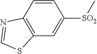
[SO2](C1=CC2=C(C=C1)N=CS2)C
